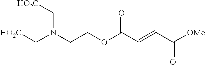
N(CCOC(C=CC([OMe])=O)=O)(C[HO2C])C[HO2C]
